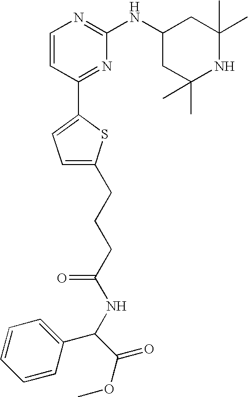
C1=CC(C2=CC=C(CCCC(NC(C3=CC=CC=C3)C(OC)=O)=O)S2)=NC(NC2CC(C)(C)NC(C)(C)C2)=N1
